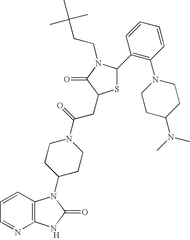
[H].C12=C(C=CC=N1)N(C1CCN(C(=O)CC3SC(C4=C(N5CCC(N(C)C)CC5)C=CC=C4)N(CCC(C)(C)C)C3=O)CC1)C(=O)N2
